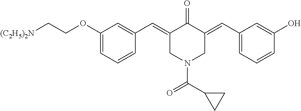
C1(OCC[(C2H5)2N])=CC=CC(C=C2C(=O)C(=CC3=CC=CC(O)=C3)CN(C(=O)C3CC3)C2)=C1
